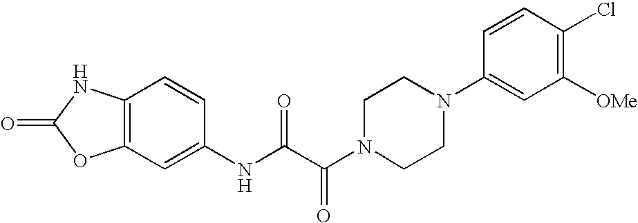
O=C1OC2=C(N1)C=CC(NC(C(N1CCN(C3=CC([OMe])=C(Cl)C=C3)CC1)=O)=O)=C2
